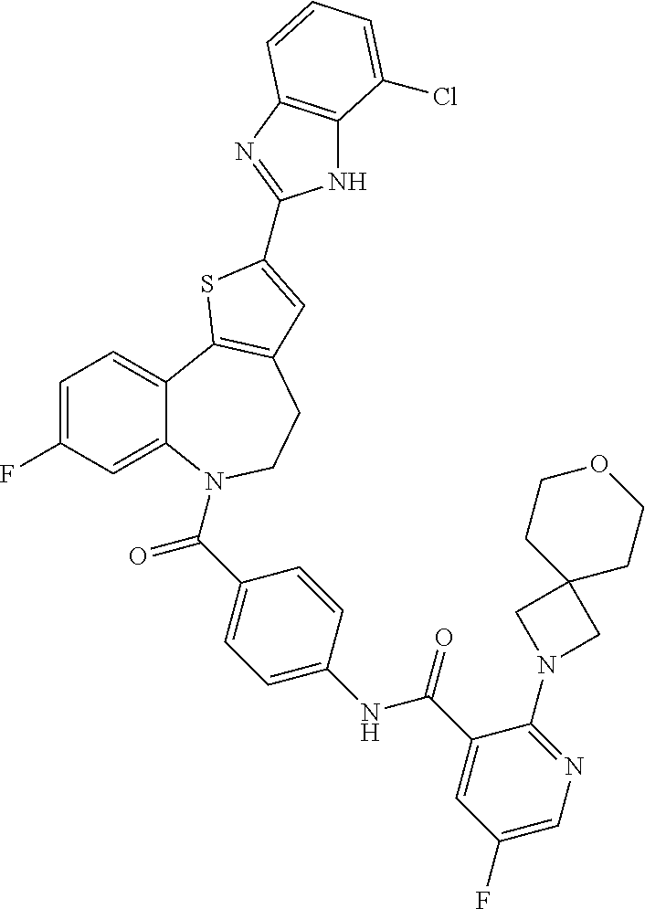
C1=C(F)C=C2C(=C1)C1=C(CCN2C(C2=CC=C(NC(C3=CC(F)=CN=C3N3CC4(C3)CCOCC4)=O)C=C2)=O)C=C(C2=NC3=C(N2)C(Cl)=CC=C3)S1
